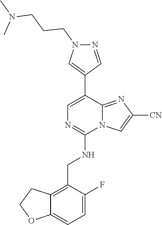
C1(C2=CN=C(NCC3=C4C(=CC=C3F)OCC4)N3C2=NC([CN])=C3)=CN(CCCN(C)C)N=C1
